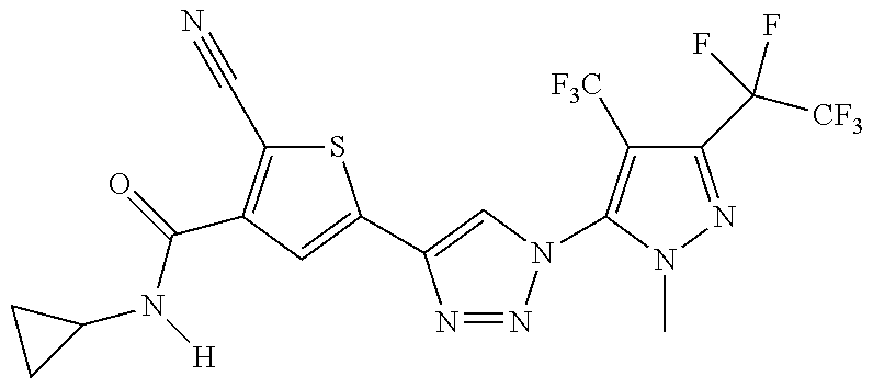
C1(N(C(=O)C2=C(C#N)SC(C3=CN(C4=C([F3C])C(C([CF3])(F)F)=NN4C)N=N3)=C2)[H])CC1
